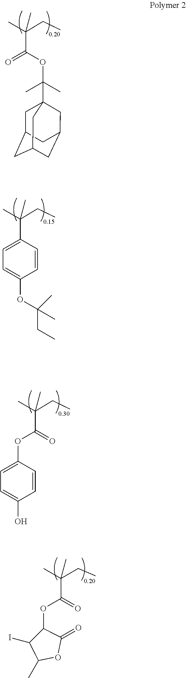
C(C(=O)OC1C(I)C(C)OC1=O)(C)(CC)C.C(C(OC(C)(C)C12CC3CC(CC(C1)C3)C2)=O)(C)(CC)C.C(C1=CC=C(OC(C)(CC)C)C=C1)(C)(CC)C.C(C(=O)OC1=CC=C(O)C=C1)(C)(CC)C
